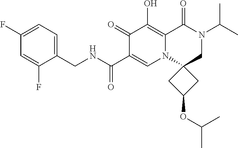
C1(F)=CC(F)=CC=C1CNC(C1=CN2C3(CN(C(C)C)C(=O)C2=C(O)C1=O)CC(OC(C)C)C3)=O
